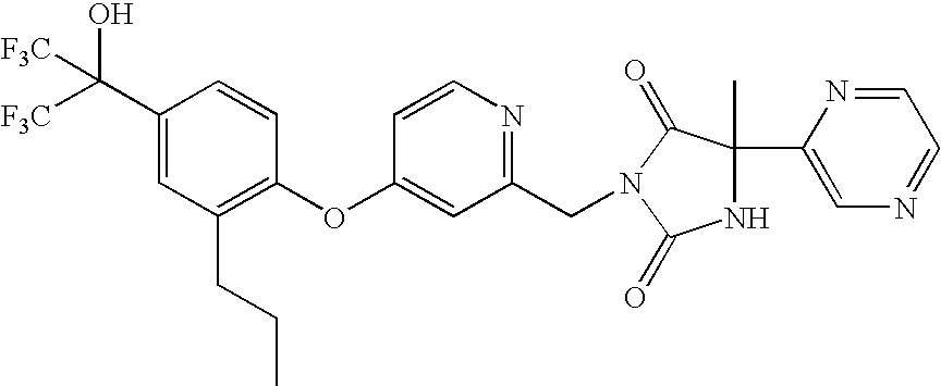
C1(C([F3C])(O)[F3C])=CC(CCC)=C(OC2=CC(CN3C(=O)C(C)(C4=CN=CC=N4)NC3=O)=NC=C2)C=C1
